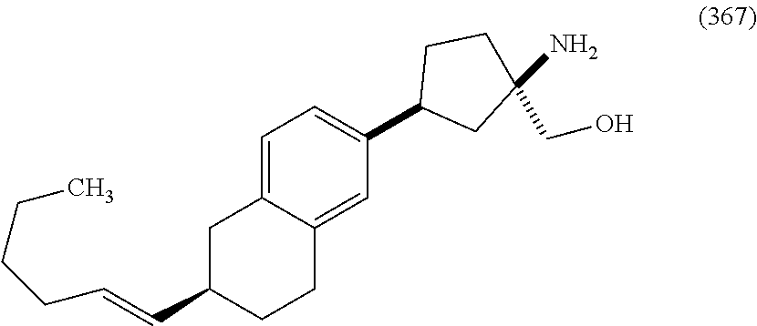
C1C(C=CCCCC)CCC2=CC(C3CC(CO)(N)CC3)=CC=C12
